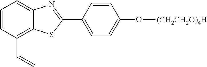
C1=CC(C=C)=C2C(=C1)N=C(C1=CC=C(O[(CH2CH2O)4H])C=C1)S2
